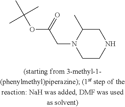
C1C(C)N(CC(OC(C)(C)C)=O)CCN1
